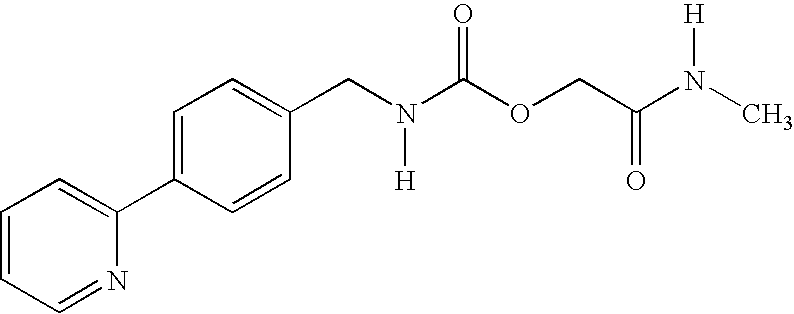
C1(CN(C(OCC(N(C)[H])=O)=O)[H])=CC=C(C2=CC=CC=N2)C=C1
